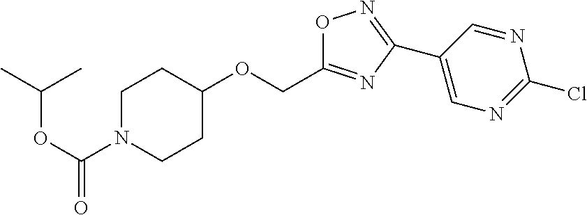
C(OC(N1CCC(OCC2=NC(C3=CN=C(Cl)N=C3)=NO2)CC1)=O)(C)C
